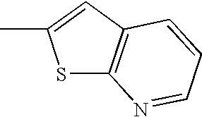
S1C2=C(C=C1C)C=CC=N2
